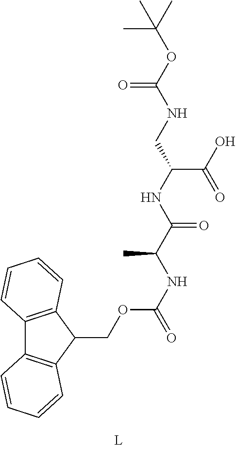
C12=C(C(COC(NC(C(NC(CNC(OC(C)(C)C)=O)C(=O)O)=O)C)=O)C3=C1C=CC=C3)C=CC=C2
